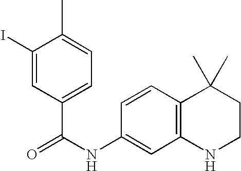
C1(I)=CC(C(=O)NC2=CC3=C(C=C2)C(C)(C)CCN3)=CC=C1C
